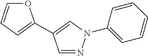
O1C=CC=C1C1=CN(C2=CC=CC=C2)N=C1
